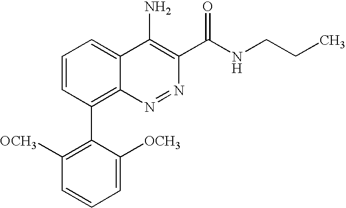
C1=CC(C2=C([OCH3])C=CC=C2[OCH3])=C2C(=C1)C(N)=C(C(NCCC)=O)N=N2
